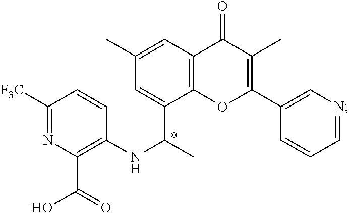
C12=C(OC(C3=CN=CC=C3)=C(C)C1=O)C(C(C)NC1=C(C(O)=O)N=C([F3C])C=C1)=CC(C)=C2
